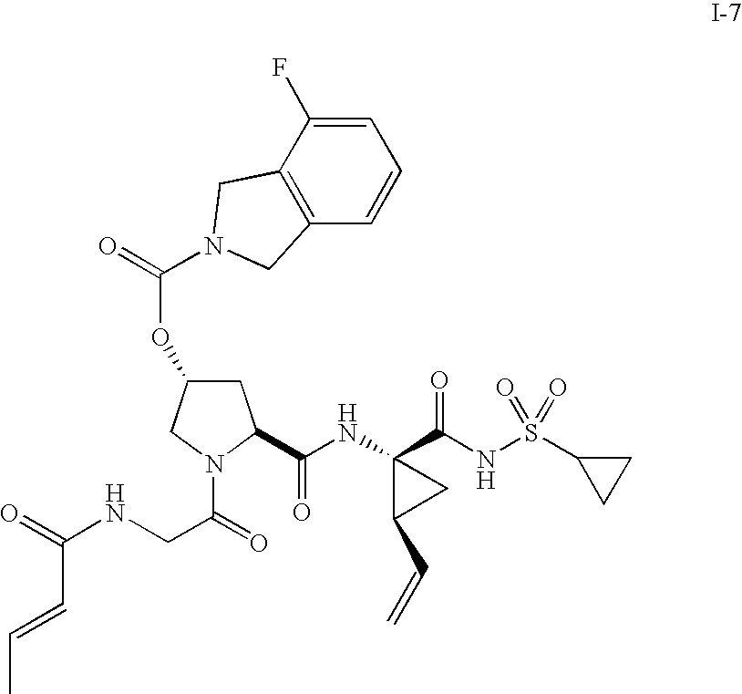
C1C(OC(=O)N2CC3=C(C=CC=C3F)C2)CN(C(=O)CNC(=O)C=CC)C1C(NC1(C(NS(C2CC2)(=O)=O)=O)C(C=C)C1)=O
